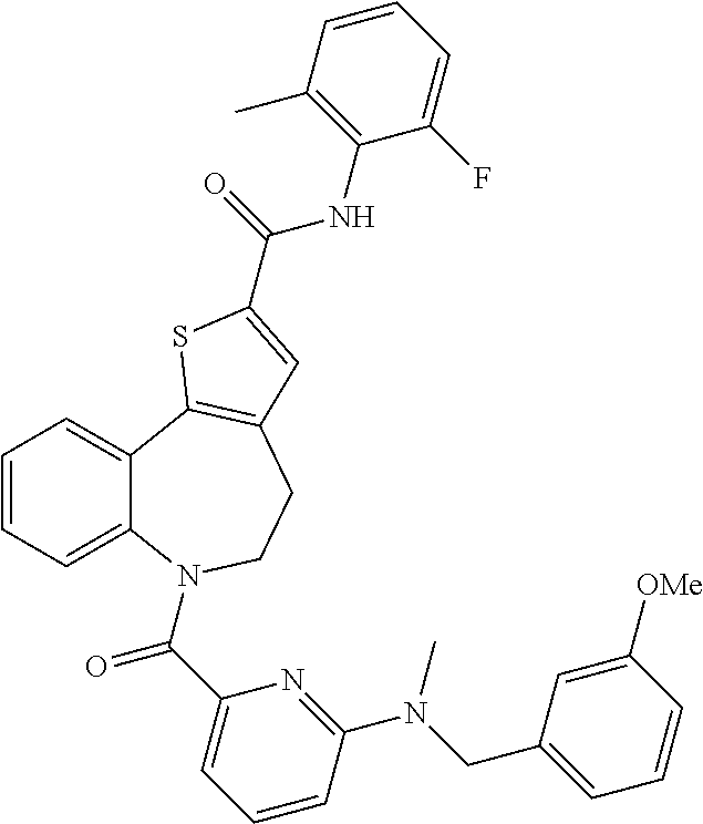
C1=CC=C2C(=C1)C1=C(CCN2C(C2=CC=CC(N(CC3=CC=CC([OMe])=C3)C)=N2)=O)C=C(C(=O)NC2=C(C)C=CC=C2F)S1
